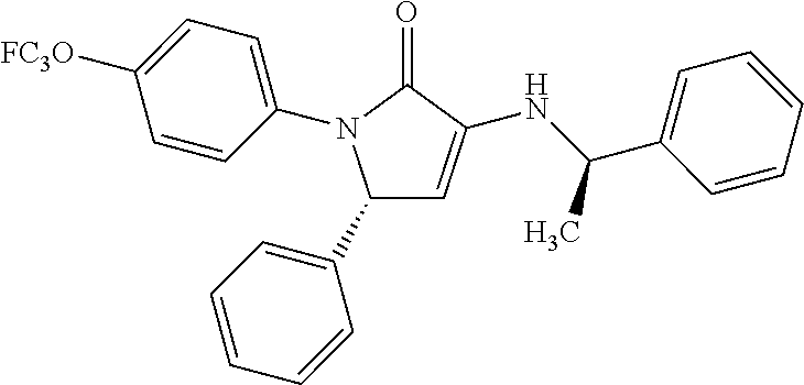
C1(C2=CC=CC=C2)C=C(NC(C2=CC=CC=C2)C)C(=O)N1C1=CC=C([FC3O])C=C1
